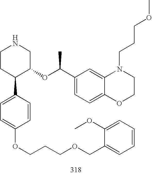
C1CC(C2=CC=C(OCCCOCC3=CC=CC=C3OC)C=C2)C(OC(C2=CC=C3C(=C2)N(CCCOC)CCO3)C)CN1
